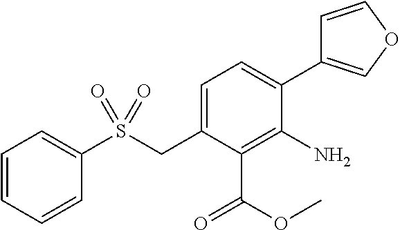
C1=CC=CC(S(CC2=CC=C(C3=COC=C3)C(N)=C2C(OC)=O)(=O)=O)=C1
